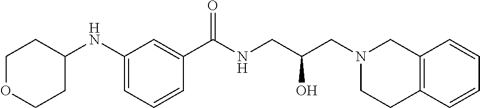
C1(NC2CCOCC2)=CC=CC(C(NCC(CN2CC3=C(CC2)C=CC=C3)O)=O)=C1
